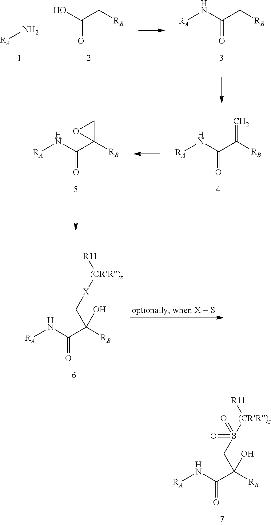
N(C(C([RB])(O)CS([(CRR)z][R11])(=O)=O)=O)[RA].OC(C[RB])=O.[RA]N.N(C(C[RB])=O)[RA].N(C(C([RB])=C)=O)[RA].N(C(C1([RB])CO1)=O)[RA].N(C(C([RB])(O)C[X][(CRR)z][R11])=O)[RA]
